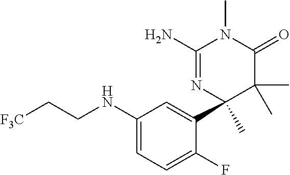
C1(N)=NC(C)(C2=CC(NCC[F3C])=CC=C2F)C(C)(C)C(=O)N1C
